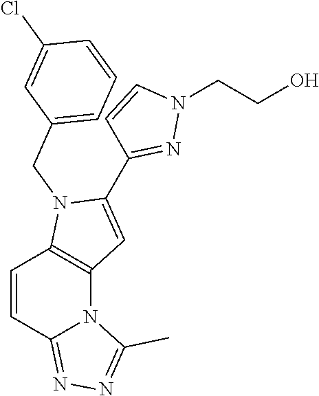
C1=CC2=NN=C(C)N2C2=C1N(CC1=CC=CC(Cl)=C1)C(C1=NN(CCO)C=C1)=C2
